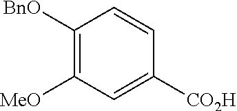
C1([BnO])=C([MeO])C=C([CO2H])C=C1
